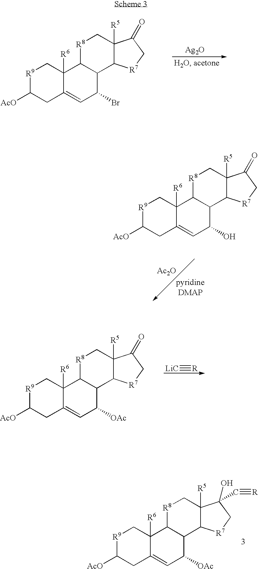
[R9]1C([AcO])CC2=CC(Br)C3C(C2([R6])C1)[R8]CC1([R5])C3[R7]CC1=O.[Ag2O].[R9]1C([AcO])CC2=CC(O)C3C(C2([R6])C1)[R8]CC1([R5])C3[R7]CC1=O.[Ac2O].[R9]1C([AcO])CC2=CC([OAc])C3C(C2([R6])C1)[R8]CC1([R5])C3[R7]CC1=O.[LiC]#[R].[R9]1C([AcO])CC2=CC([OAc])C3C(C2([R6])C1)[R8]CC1([R5])C3[R7]CC1(O)C#[R]
